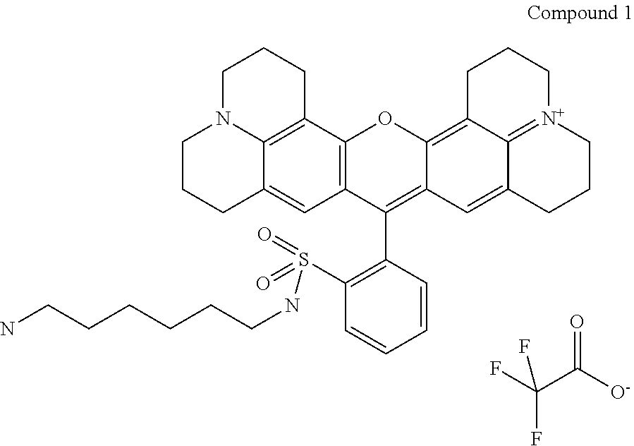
C1N2C3=C(CC1)C1=C(C=C3CCC2)C(C2=C(S(=O)(=O)NCCCCCCN)C=CC=C2)=C2C(=C3C4=[N+](CCC3)CCCC4=C2)O1.C(C([O-])=O)(F)(F)F
